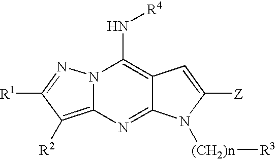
N12C(=C([R2])C([R1])=N1)N=C1C(=C2N[R4])C=C([Z])N1[(CH2)n][R3]
